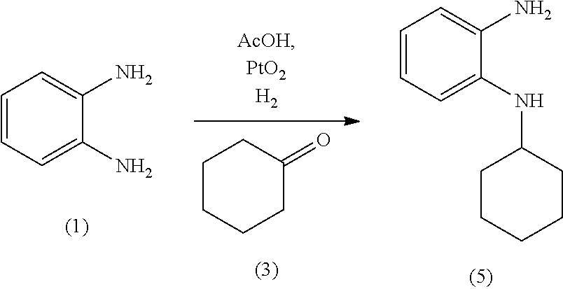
C1CCCC(=O)C1.C1=CC=C(NC2CCCCC2)C(N)=C1.C1=CC=C(N)C(N)=C1
